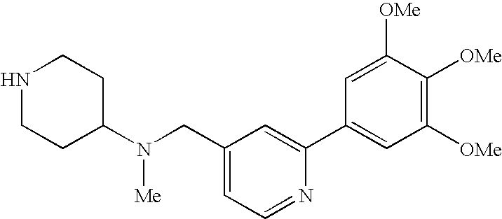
N1CCC(N(CC2=CC=NC(C3=CC([OMe])=C([OMe])C([OMe])=C3)=C2)[Me])CC1
